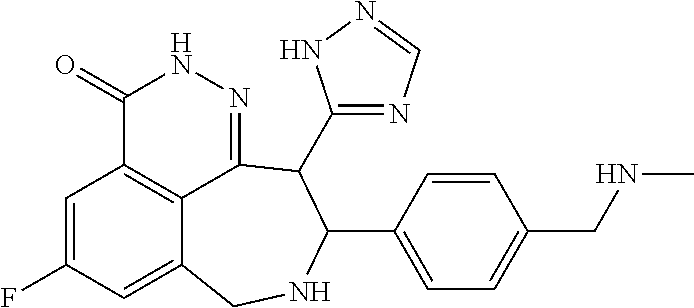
C1=C(F)C=C2C3=C1C(=O)NN=C3C(C1=NC=NN1)C(C1=CC=C(CNC)C=C1)NC2
